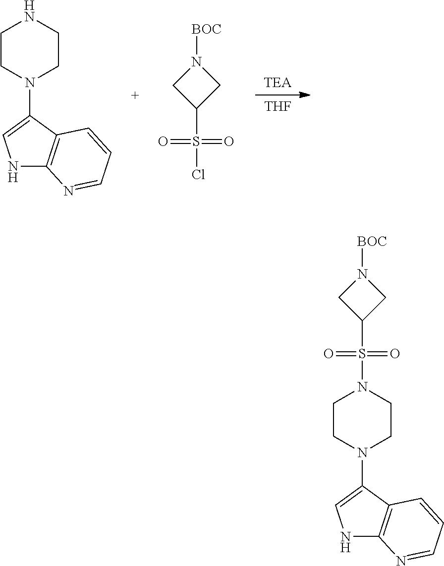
[THF].C1CN(C2=CNC3=C2C=CC=N3)CCN1.[BOC]N1CC(S(=O)(=O)Cl)C1.[BOC]N1CC(S(=O)(=O)N2CCN(C3=CNC4=C3C=CC=N4)CC2)C1
